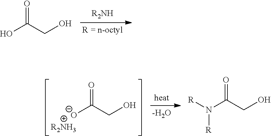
OC(CO)=O.[O-]C(CO)=O.[R2NH3].[-H2O].N(C(CO)=O)([R])[R]
